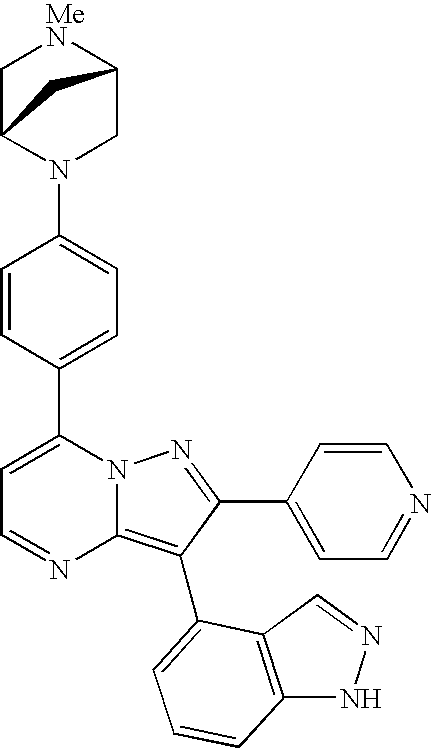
C1=CC(C2=CC=NC3=C(C4=CC=CC5=C4C=NN5)C(C4=CC=NC=C4)=NN23)=CC=C1N1CC2[MeN]CC1C2
